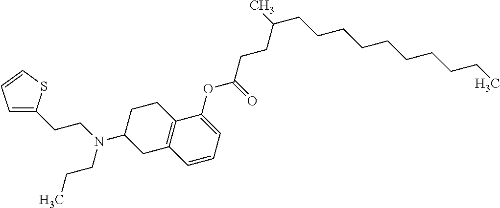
C1(OC(CCC(CCCCCCCCCC)C)=O)=CC=CC2=C1CCC(N(CCC)CCC1=CC=CS1)C2
